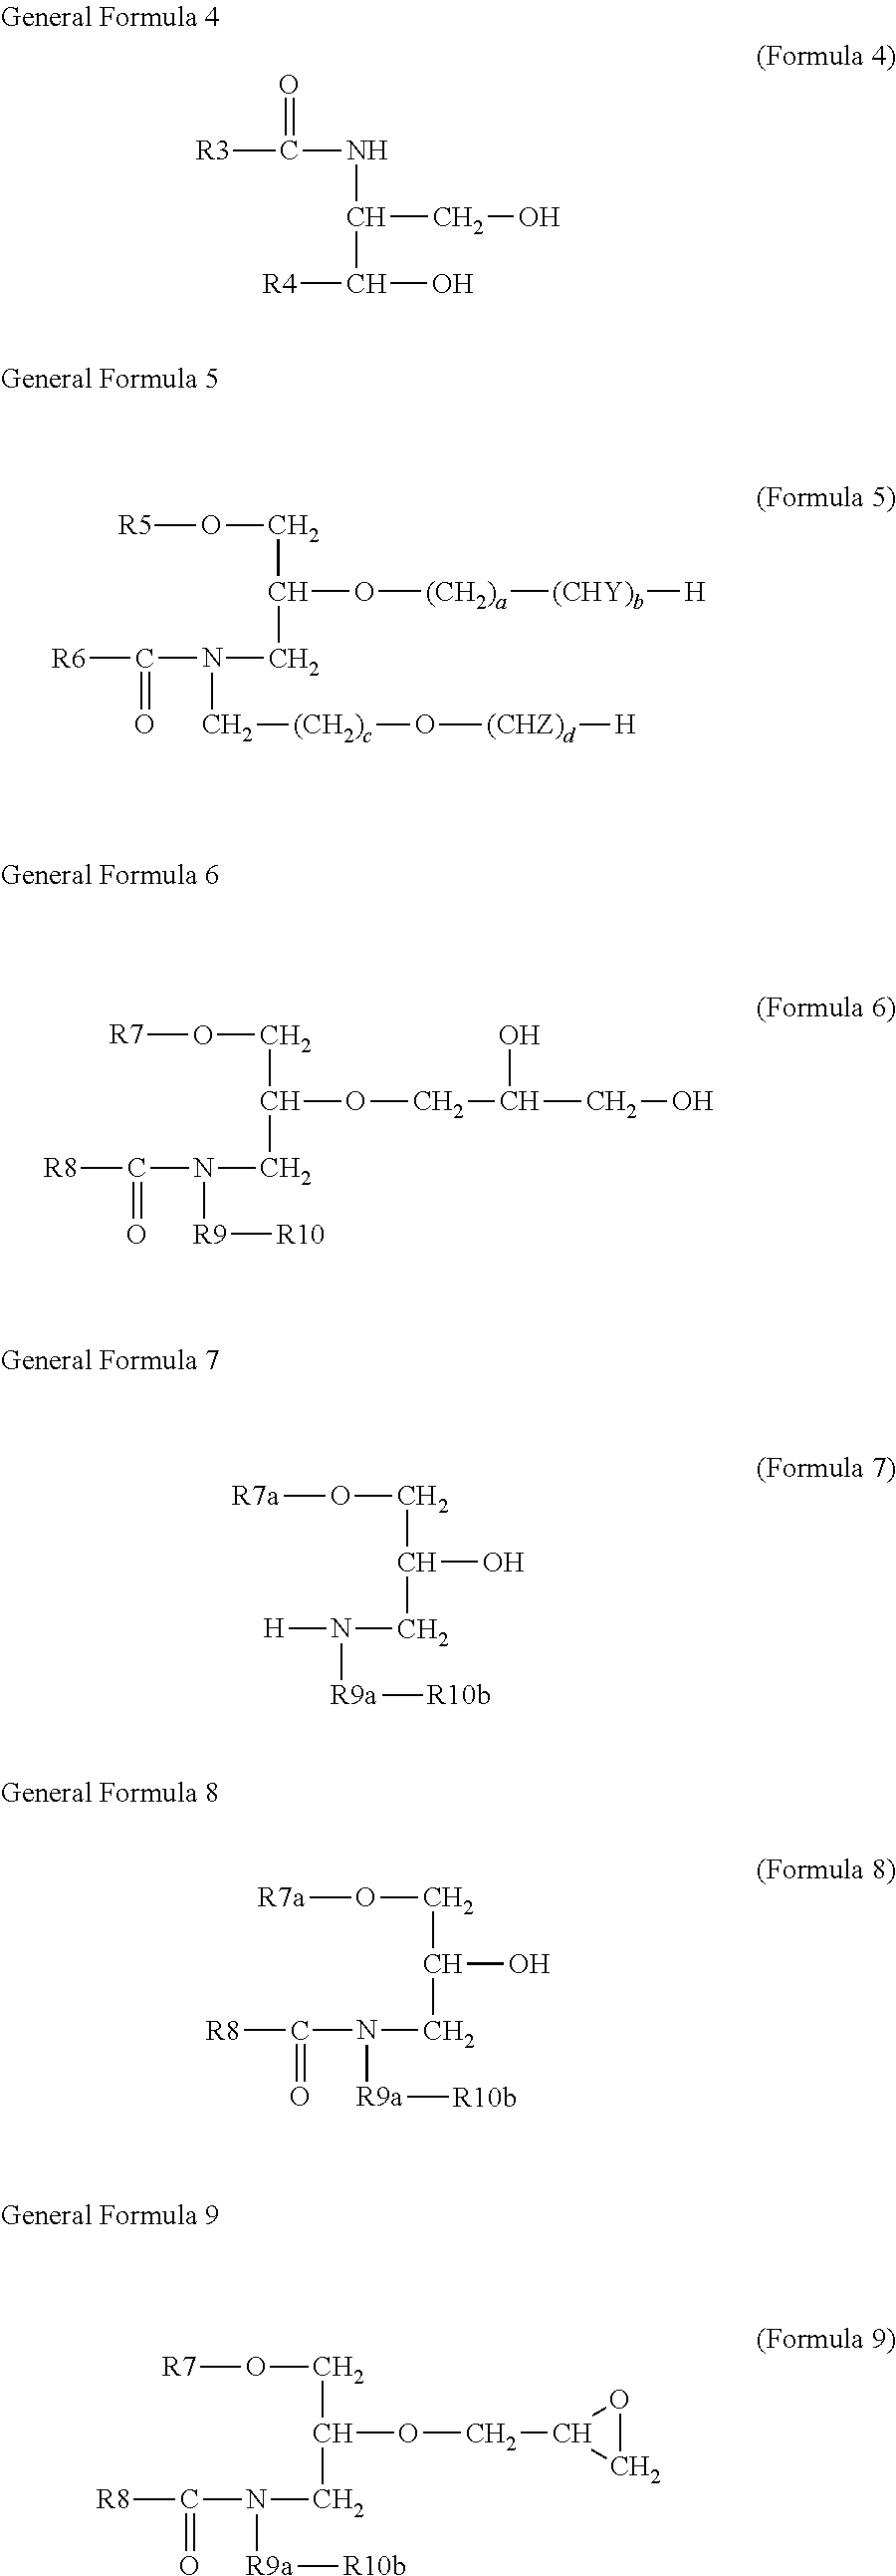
[R3]C(NC(CO)C(O)[R4])=O.[R5]OCC(O[(CH2)a][(CHY)b][H])CN(C([R6])=O)C[(CH2)c]O[(CHZ)d][H].[R7]OCC(OCC(CO)O)CN(C([R8])=O)[R9][R10].[R7a]OCC(O)CN([H])[R9a][R10b].[R7a]OCC(O)CN(C(=O)[R8])[R9a][R10b].[R7]OCC(OCC1CO1)CN(C(=O)[R8])[R9a][R10b]
